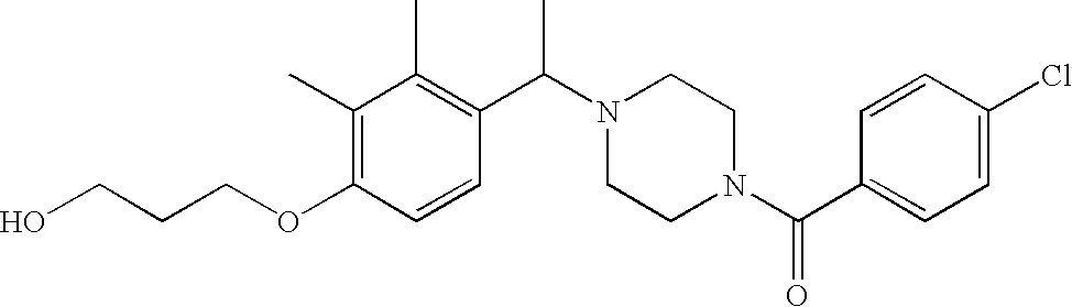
C(CCOC1=C(C)C(C)=C(C(N2CCN(C(C3=CC=C(Cl)C=C3)=O)CC2)C)C=C1)O
